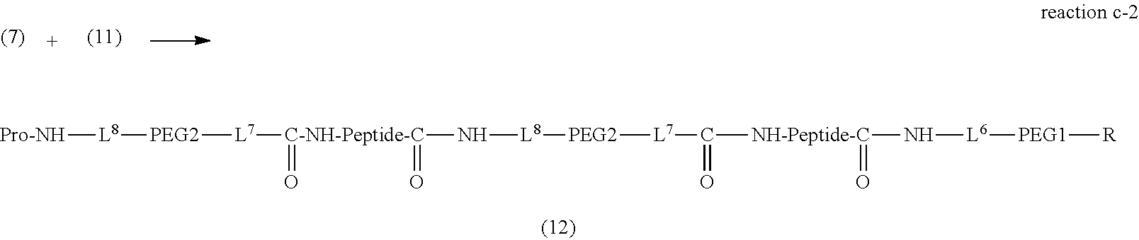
[C-NH-Peptide-C](N[L8][PEG2][L7]C(=O)[NH-Peptide-C](=O)N[L6][PEG1][R])(=O)(=O)[L7][PEG2][L8][Pro-NH]
